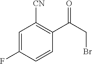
C1=C(F)C=CC(C(CBr)=O)=C1[CN]
